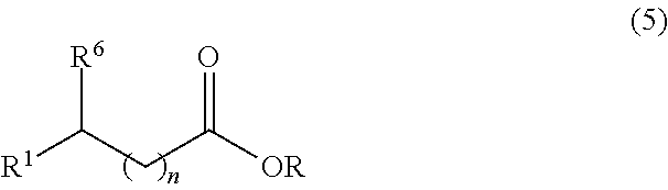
[R1]C(CC([OR])=O)[R6]
